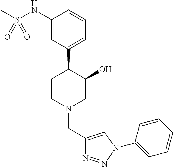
C1(NS(C)(=O)=O)=CC(C2CCN(CC3=CN(C4=CC=CC=C4)N=N3)CC2O)=CC=C1
